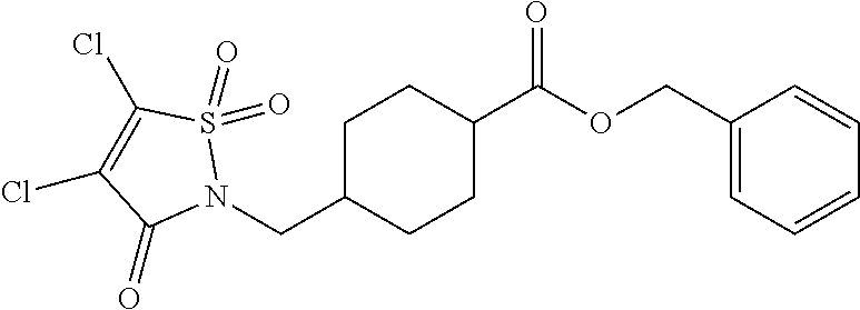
C1C(CN2S(=O)(=O)C(Cl)=C(Cl)C2=O)CCC(C(OCC2=CC=CC=C2)=O)C1
